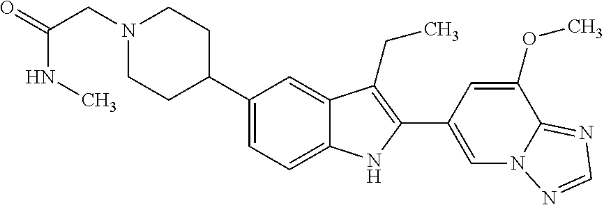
C1(C2CCN(CC(NC)=O)CC2)=CC=C2C(=C1)C(CC)=C(C1=CN3C(=NC=N3)C(OC)=C1)N2
